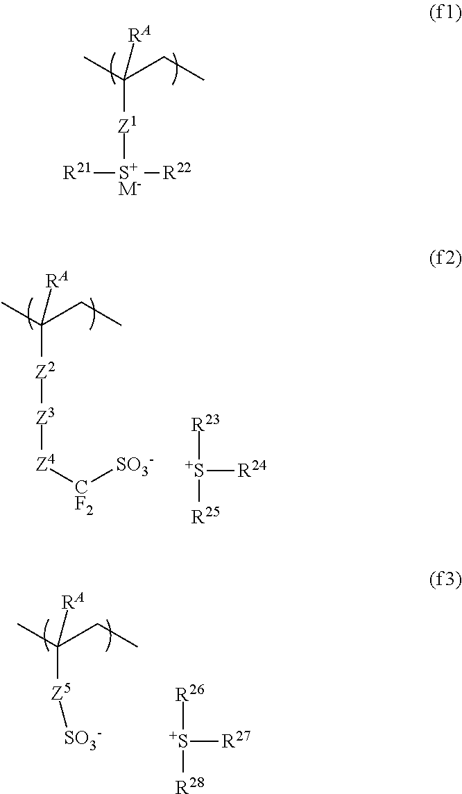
CC(CC)([RA])[Z1][S+M-]([R21])[R22].CC(CC)([RA])[Z2][Z3][Z4][CF2][SO3-].[R23][S+]([R25])[R24].CC(CC)([RA])[Z5][SO3-].[R26][S+]([R28])[R27]
